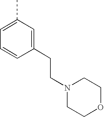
C1(CCN2CCOCC2)=CC(C)=CC=C1
